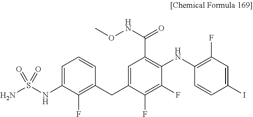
S(=O)(=O)(N)NC1=CC=CC(CC2=CC(C(NOC)=O)=C(NC3=C(F)C=C(I)C=C3)C(F)=C2F)=C1F
